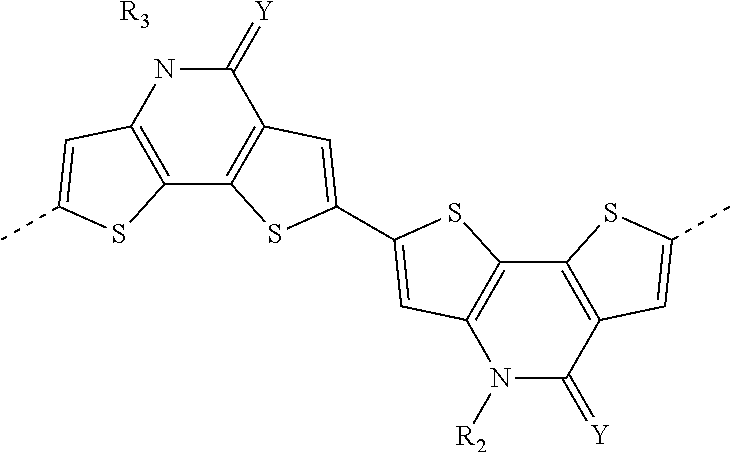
[R3].C12=C(NC(=[Y])C3=C1SC(C1=CC4=C(C5=C(C(=[Y])N4[R2])C=C(C)S5)S1)=C3)C=C(C)S2
